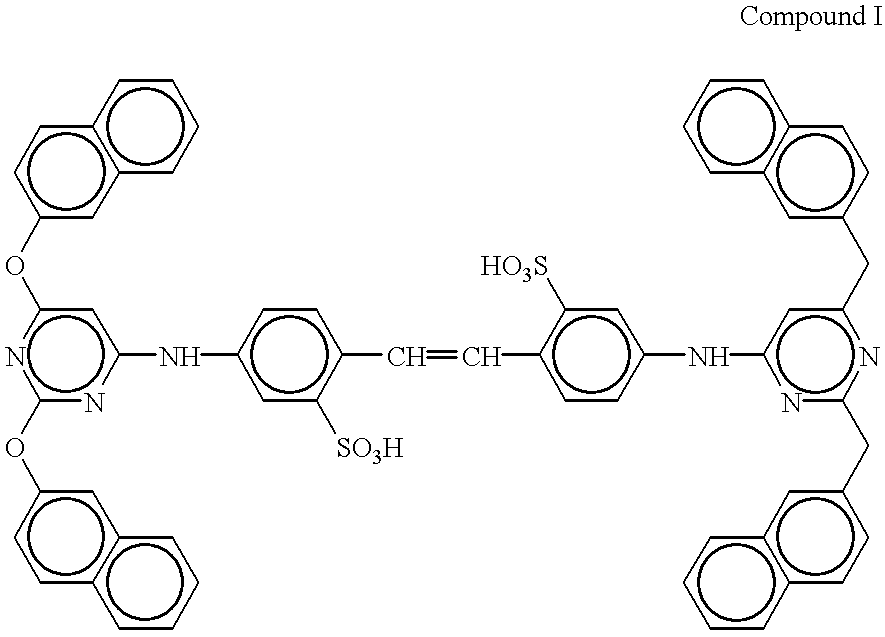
c12ccccc1ccc(Oc1nc(Oc3ccc4c(c3)cccc4)nc(Nc3cc([SO3H])c(C=Cc4ccc(Nc5nc(Cc6cc7c(cc6)cccc7)nc(Cc6ccc7c(c6)cccc7)c5)cc4[HO3S])cc3)c1)c2
